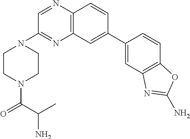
C12=C(C=C(C3=CC4=C(C=C3)OC(N)=N4)C=C1)N=C(N1CCN(C(=O)C(C)N)CC1)C=N2
